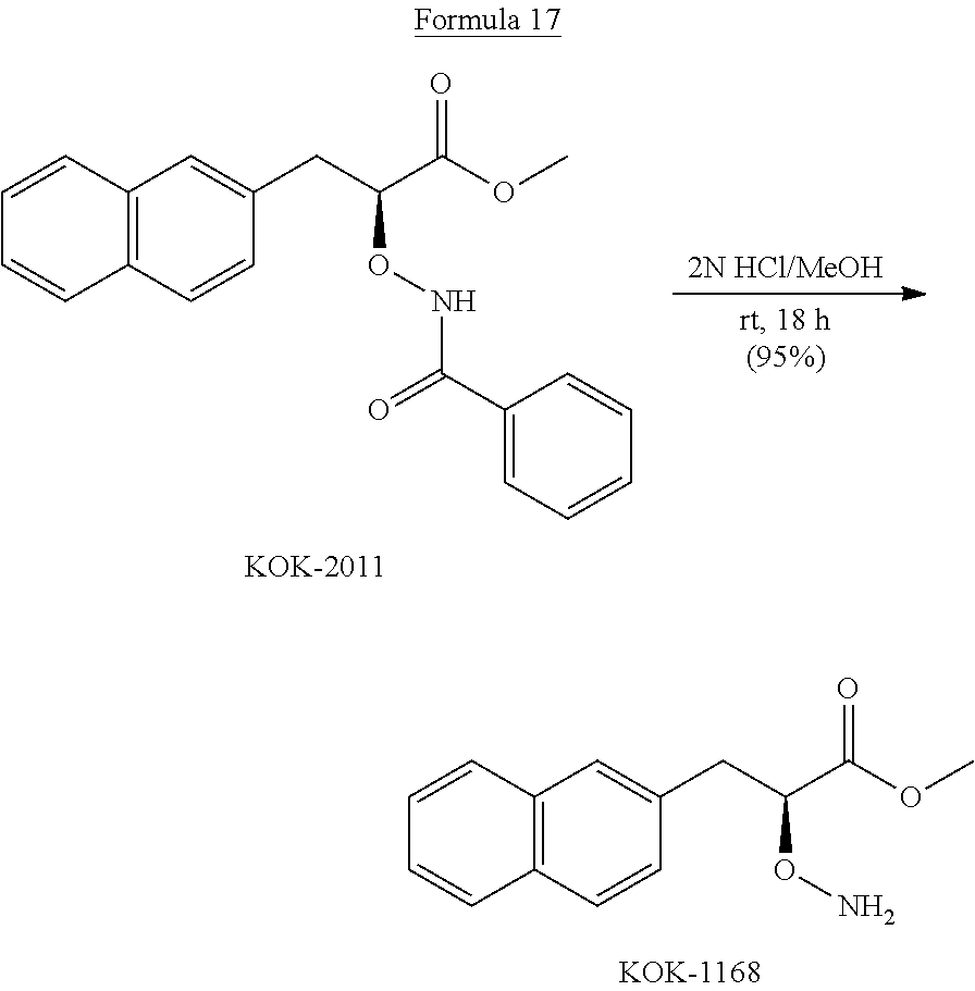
C12=C(C=CC(CC(C(OC)=O)ON)=C1)C=CC=C2.C12=C(C=CC(CC(C(OC)=O)ONC(=O)C3=CC=CC=C3)=C1)C=CC=C2
